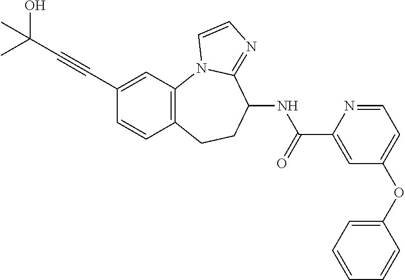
C1(C#CC(C)(O)C)=CC2=C(C=C1)CCC(NC(=O)C1=CC(OC3=CC=CC=C3)=CC=N1)C1=NC=CN21
